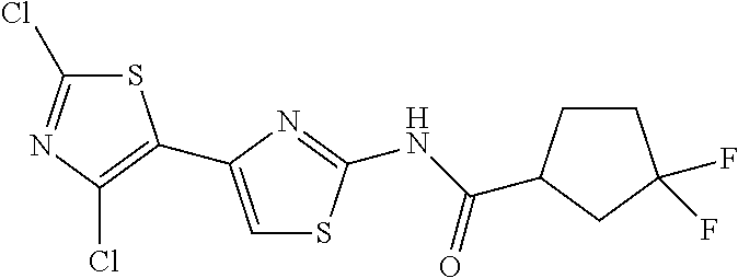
S1C(Cl)=NC(Cl)=C1C1=CSC(NC(=O)C2CCC(F)(F)C2)=N1
